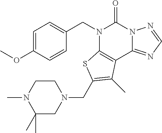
C1=C(OC)C=CC(CN2C3=C(C4=NC=NN4C2=O)C(C)=C(CN2CCN(C)C(C)(C)C2)S3)=C1
